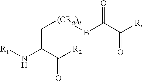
[R1]NC(C(=O)[R2])C[(CRa)n]BC(C([R])=O)=O
